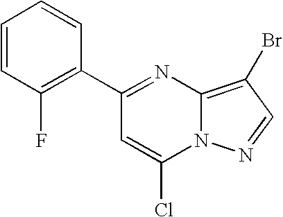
C12=C(Br)C=NN1C(Cl)=CC(C1=C(F)C=CC=C1)=N2
